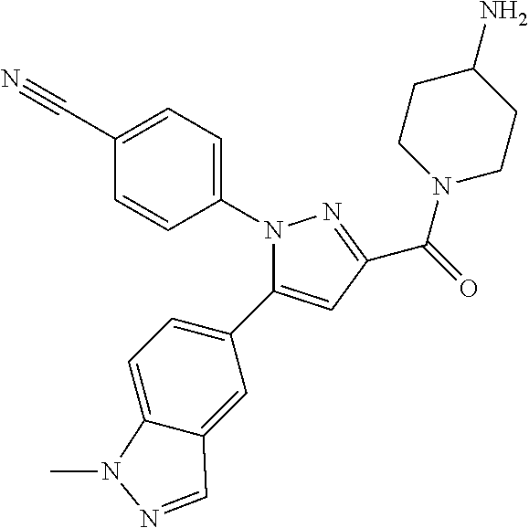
N1(C2=CC=C(C#N)C=C2)C(C2=CC=C3C(=C2)C=NN3C)=CC(C(=O)N2CCC(N)CC2)=N1
